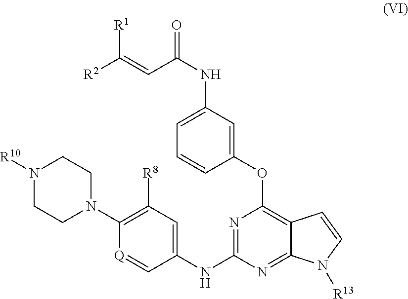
N1([R10])CCN(C2=C([R8])C=C(NC3=NC(OC4=CC(NC(=O)C=C([R2])[R1])=CC=C4)=C4C(=N3)N([R13])C=C4)C=[Q]2)CC1
